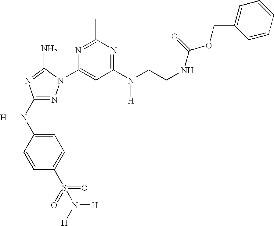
N1=C(N(C2=CC=C(S(=O)(=O)N([H])[H])C=C2)[H])N=C(N)N1C1=CC(N(CCNC(OCC2=CC=CC=C2)=O)[H])=NC(C)=N1
